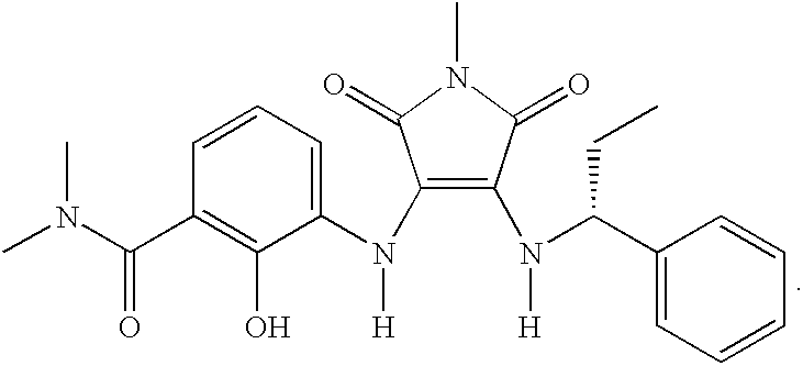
C1(N(C2=C(N(C(C3=CC=CC=C3)CC)[H])C(=O)N(C)C2=O)[H])=CC=CC(C(N(C)C)=O)=C1O
